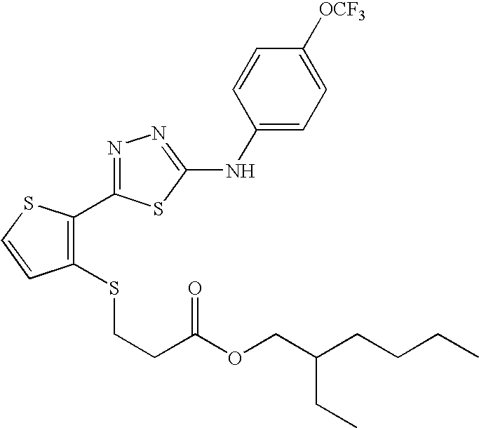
N1=C(C2=C(SCCC(=O)OCC(CC)CCCC)C=CS2)SC(NC2=CC=C([OCF3])C=C2)=N1
